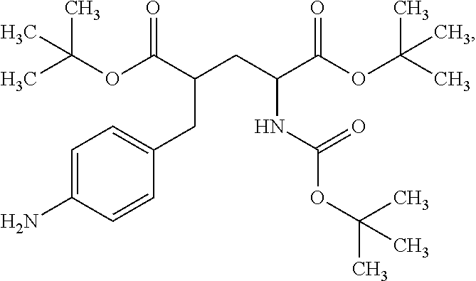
CC(OC(C(CC(C(OC(C)(C)C)=O)NC(=O)OC(C)(C)C)CC1=CC=C(N)C=C1)=O)(C)C
